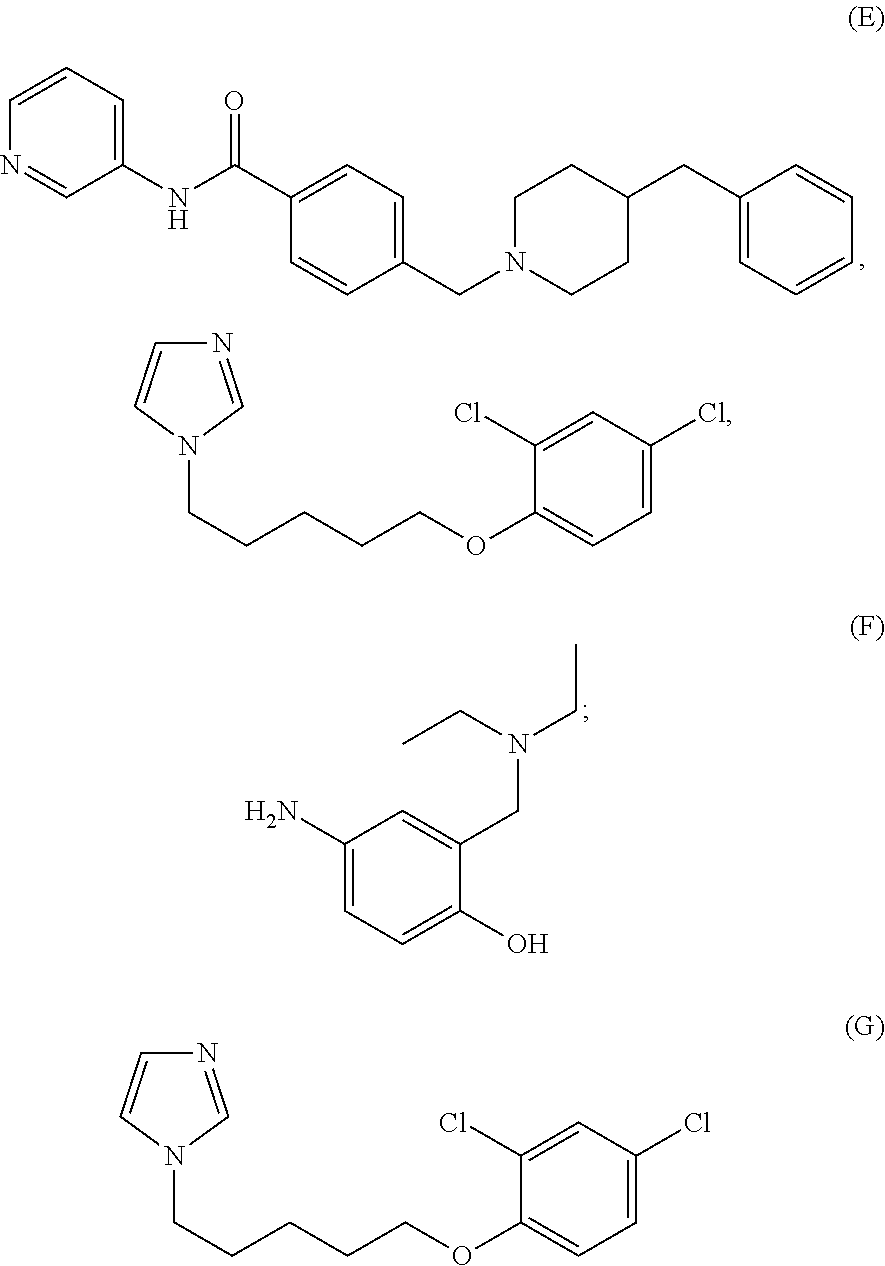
C1=CC=C(NC(C2=CC=C(CN3CCC(CC4=CC=CC=C4)CC3)C=C2)=O)C=N1.N1=CN(CCCCCOC2=CC=C(Cl)C=C2Cl)C=C1.C1(N)=CC=C(O)C(CN(CC)CC)=C1.N1=CN(CCCCCOC2=CC=C(Cl)C=C2Cl)C=C1
